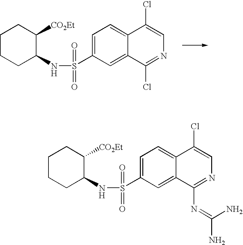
C1CCC(NS(=O)(=O)C2=CC=C3C(=C2)C(Cl)=NC=C3Cl)C([CO2Et])C1.C1CCC(NS(=O)(=O)C2=CC=C3C(=C2)C(N=C(N)N)=NC=C3Cl)C([CO2Et])C1
